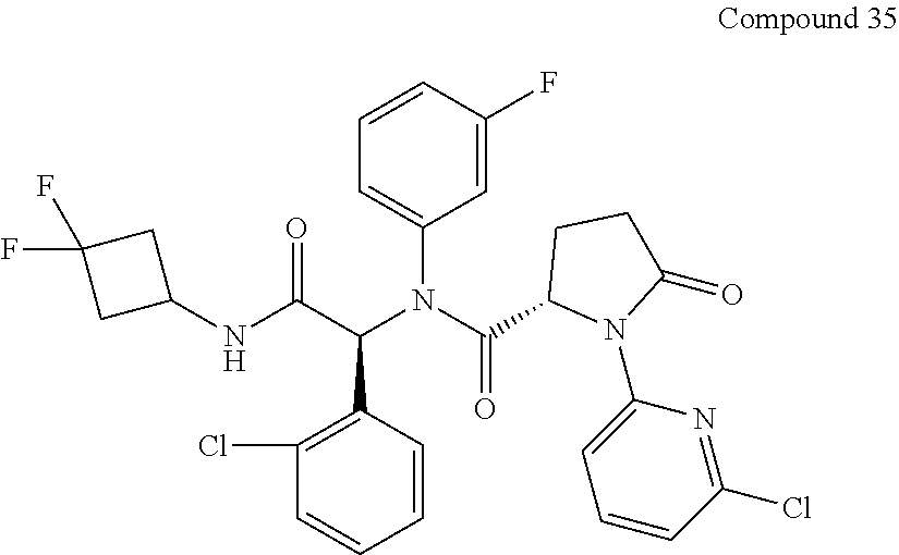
C1(F)=CC(N(C(C2N(C3=CC=CC(Cl)=N3)C(=O)CC2)=O)C(C(NC2CC(F)(F)C2)=O)C2=C(Cl)C=CC=C2)=CC=C1
